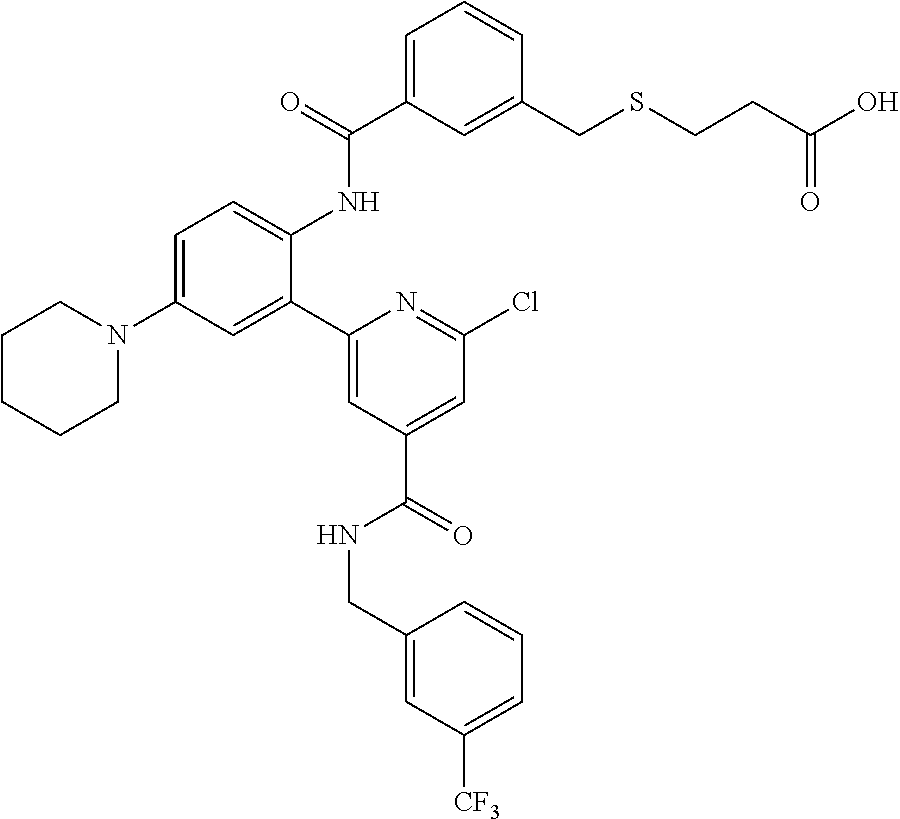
C1CCCN(C2=CC=C(NC(C3=CC=CC(CSCCC(O)=O)=C3)=O)C(C3=CC(C(=O)NCC4=CC([CF3])=CC=C4)=CC(Cl)=N3)=C2)C1
